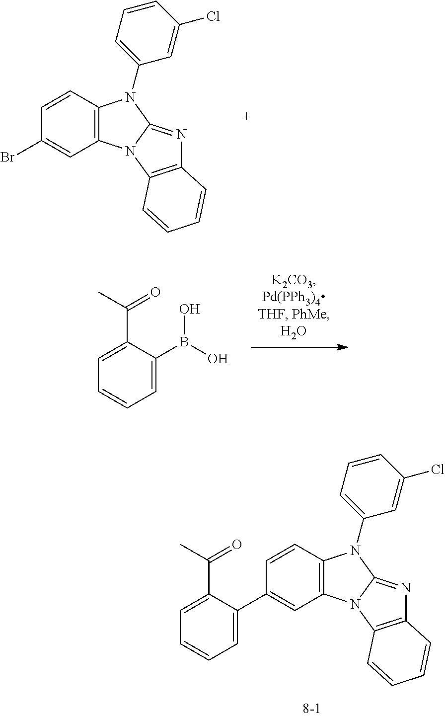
C1=CC=C(B(O)O)C(C(C)=O)=C1.C1(Br)=CC2=C(C=C1)N(C1=CC=CC(Cl)=C1)C1=NC3=C(N21)C=CC=C3.C1(C2=CC=CC=C2C(C)=O)=CC2=C(C=C1)N(C1=CC=CC(Cl)=C1)C1=NC3=C(N21)C=CC=C3
